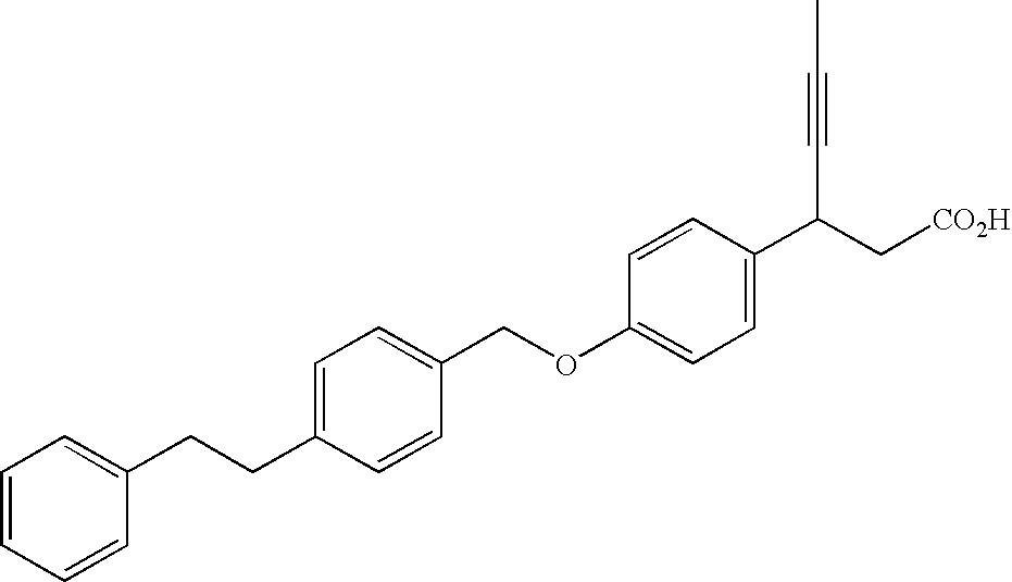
C1=C(CCC2=CC=CC=C2)C=CC(COC2=CC=C(C(C#CC)C[CO2H])C=C2)=C1
